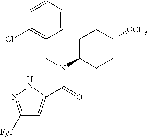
C1([F3C])=NNC(C(=O)N(CC2=C(Cl)C=CC=C2)C2CCC([OCH3])CC2)=C1
